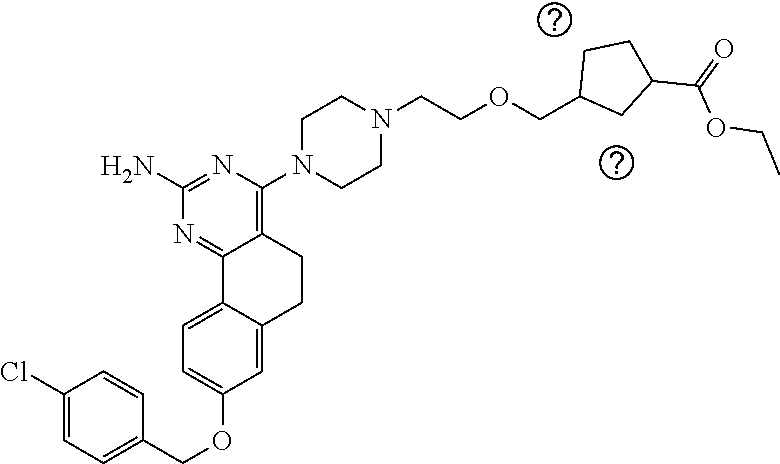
C1(N)=NC(N2CCN(CCOCC3CC(C(=O)OCC)CC3)CC2)=C2C(=N1)C1=CC=C(OCC3=CC=C(Cl)C=C3)C=C1CC2
